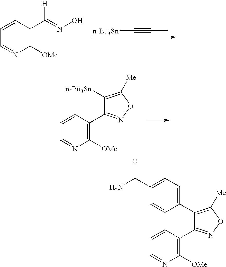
C1([OMe])=C(C(=NO)[H])C=CC=N1.C(#CC)[n-Bu3Sn].C1([OMe])=C(C2=NOC([Me])=C2[n-Bu3Sn])C=CC=N1.C1([OMe])=C(C2=NOC([Me])=C2C2=CC=C(C(N)=O)C=C2)C=CC=N1
